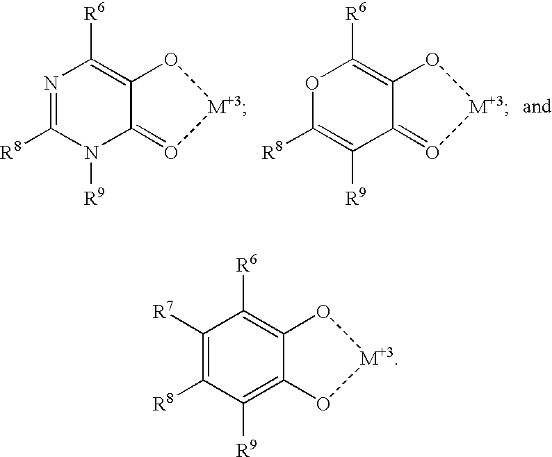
N1=C([R8])N([R9])C2=O[M+3]OC2=C1[R6].O1C([R8])=C([R9])C2=O[M+3]OC2=C1[R6].C1([R7])=C([R8])C([R9])=C2C(=C1[R6])O[M+3]O2
